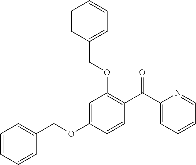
C1=CC(COC2=C(C(C3=CC=CC=N3)=O)C=CC(OCC3=CC=CC=C3)=C2)=CC=C1
